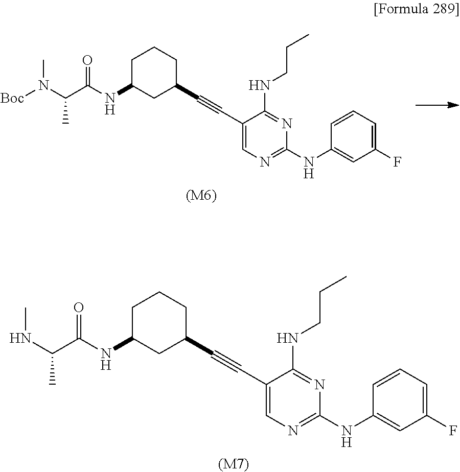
[(M7)].C1C(NC(C(NC)C)=O)CC(C#CC2=CN=C(NC3=CC(F)=CC=C3)N=C2NCCC)CC1.[(M6)].C1C(NC(C(N([Boc])C)C)=O)CC(C#CC2=CN=C(NC3=CC(F)=CC=C3)N=C2NCCC)CC1
